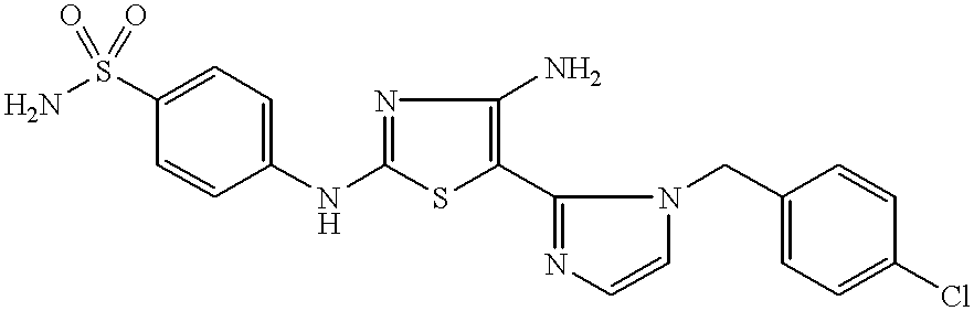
C1(NC2=CC=C(S(N)(=O)=O)C=C2)=NC(N)=C(C2=NC=CN2CC2=CC=C(Cl)C=C2)S1
